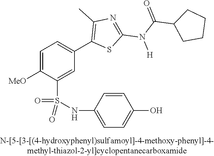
C1=C([OMe])C(S(NC2=CC=C(O)C=C2)(=O)=O)=CC(C2=C(C)N=C(N(C(=O)C3CCCC3)[H])S2)=C1
